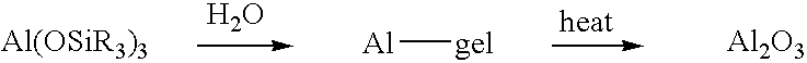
O.[Al][gel].[Al2O3]
